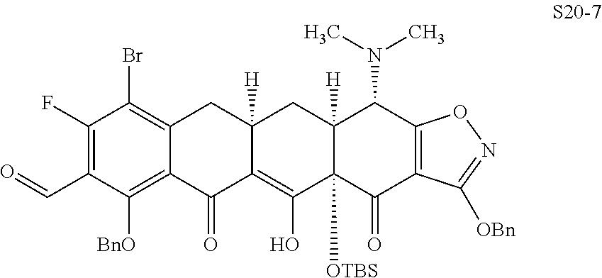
C1(F)=C(C=O)C([BnO])=C2C(=C1Br)CC1([H])C(=C(O)C3([OTBS])C([H])(C1)C(N(C)C)C1=C(C3=O)C([OBn])=NO1)C2=O
